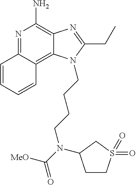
N1=C2C(=C3C(=C1N)N=C(CC)N3CCCCN(C(=O)[MeO])C1CCS(=O)(=O)C1)C=CC=C2
